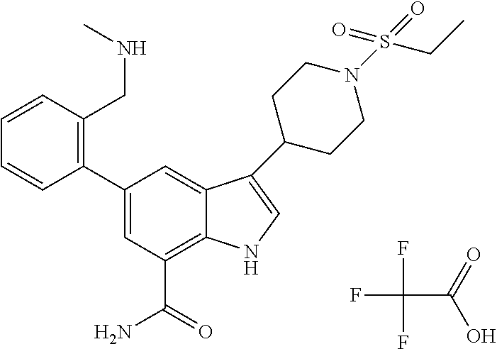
FC(F)(F)C(=O)O.C1(C2=C(CNC)C=CC=C2)=CC(C(=O)N)=C2C(=C1)C(C1CCN(S(=O)(=O)CC)CC1)=CN2
